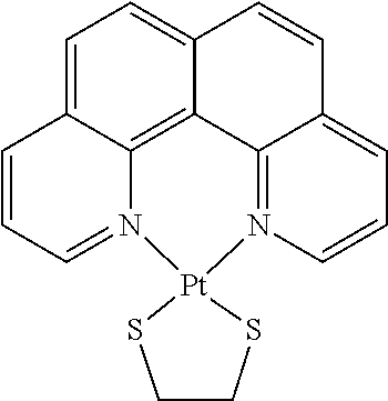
C1=C2C3=C4C(=C1)C=CC1=CC=CN(=C41)[Pt]1(N3=CC=C2)SCCS1
